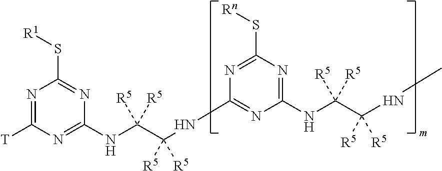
N1=C([T])N=C(NC(C(NC2=NC(NC(C(NC)([R5])[R5])([R5])[R5])=NC(S[Rn])=N2)([R5])[R5])([R5])[R5])N=C1S[R1]
